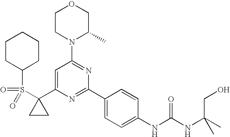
C1(C2=CC(N3C(C)COCC3)=NC(C3=CC=C(NC(=O)NC(C)(CO)C)C=C3)=N2)(S(=O)(=O)C2CCCCC2)CC1
